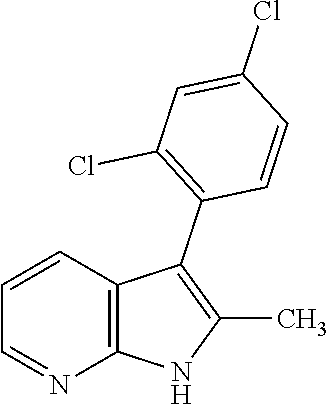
C1=CC2=C(N=C1)NC(C)=C2C1=C(Cl)C=C(Cl)C=C1
